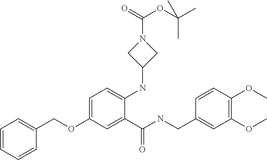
C1=CC=CC(COC2=CC=C(NC3CN(C(=O)OC(C)(C)C)C3)C(C(NCC3=CC(OC)=C(OC)C=C3)=O)=C2)=C1
